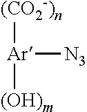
[Ar]([(CO2-)n])([N3])[(OH)m]
